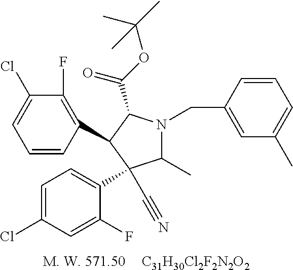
[C31H30Cl2F2N2O2].C1(F)=C(C2C(C(OC(C)(C)C)=O)N(CC3=CC(C)=CC=C3)C(C)C2(C#N)C2=CC=C(Cl)C=C2F)C=CC=C1Cl
